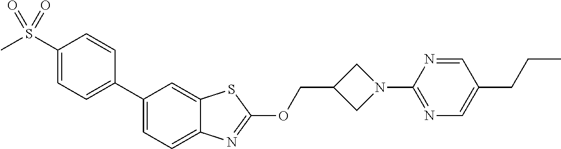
C1(S(=O)(=O)C)=CC=C(C2=CC=C3C(=C2)SC(OCC2CN(C4=NC=C(CCC)C=N4)C2)=N3)C=C1
